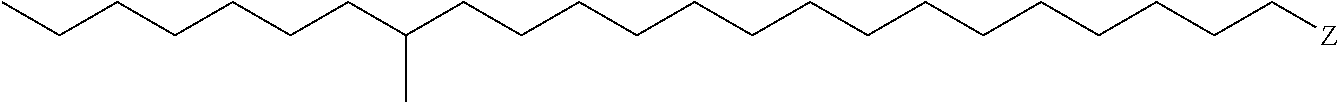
C(CCCC(CCCCCCCCCCCCCCC[Z])C)CCC
